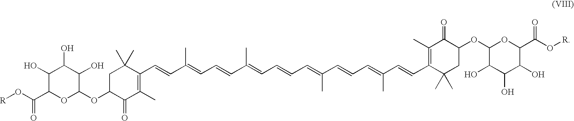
C1C(OC2C(O)C(O)C(O)C(C(=O)O[R])O2)C(=O)C(C)=C(C=CC(=CC=CC(C)=CC=CC=C(C=CC=C(C=CC2=C(C)C(=O)C(OC3C(O)C(O)C(O)C(C(=O)O[R])O3)CC2(C)C)C)C)C)C1(C)C
